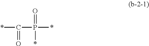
*C(=O)P(=O)(*)*
